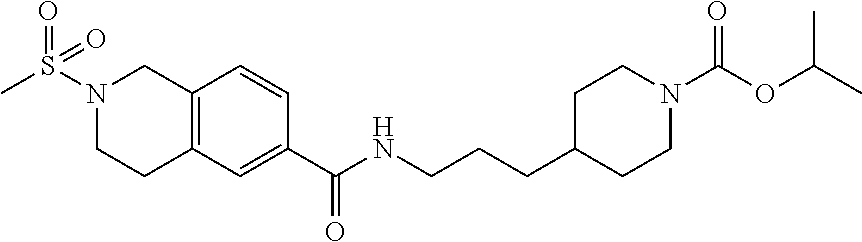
O=S(N1CCC2=C(C1)C=CC(C(NCCCC1CCN(C(OC(C)C)=O)CC1)=O)=C2)(C)=O
